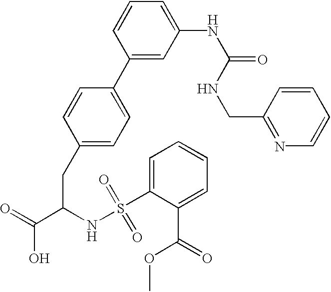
C1(CC(C(=O)O)NS(C2=CC=CC=C2C(=O)OC)(=O)=O)=CC=C(C2=CC(NC(=O)NCC3=NC=CC=C3)=CC=C2)C=C1
